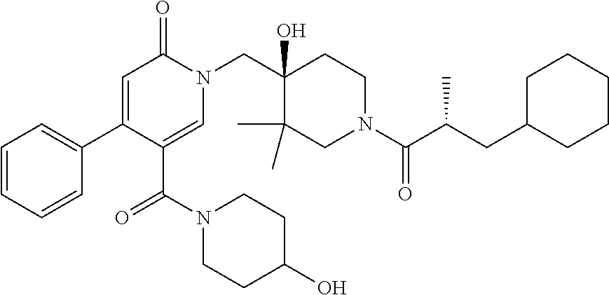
C1=CC=CC(C2=CC(=O)N(CC3(O)C(C)(C)CN(C(C(CC4CCCCC4)C)=O)CC3)C=C2C(N2CCC(O)CC2)=O)=C1
